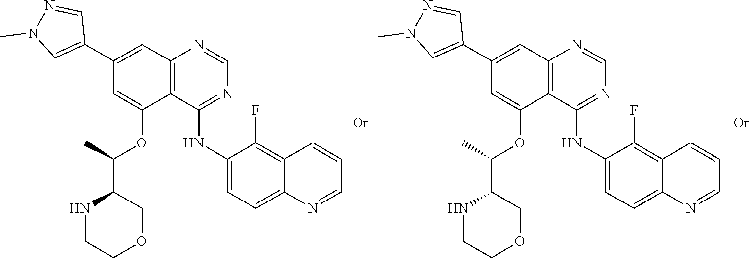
C1OCCNC1C(C)OC1=CC(C2=CN(C)N=C2)=CC2=C1C(NC1=CC=C3C(=C1F)C=CC=N3)=NC=N2.C1OCCNC1C(C)OC1=CC(C2=CN(C)N=C2)=CC2=C1C(NC1=CC=C3C(=C1F)C=CC=N3)=NC=N2
